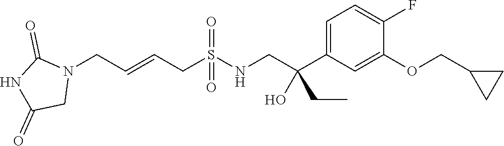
N1(CC=CCS(NCC(C2=CC=C(F)C(OCC3CC3)=C2)(O)CC)(=O)=O)C(=O)NC(=O)C1
